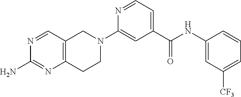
C1C2=C(CN(C3=CC(C(NC4=CC([CF3])=CC=C4)=O)=CC=N3)C1)C=NC(N)=N2
